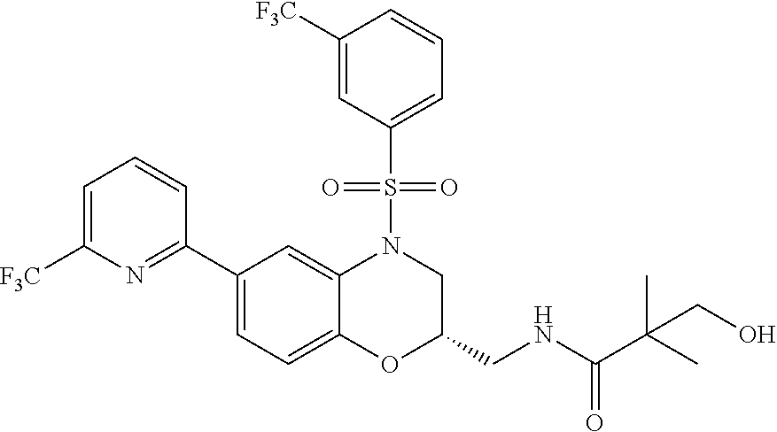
C1=C([F3C])N=C(C2=CC=C3C(=C2)N(S(C2=CC=CC([F3C])=C2)(=O)=O)CC(CNC(=O)C(C)(C)CO)O3)C=C1
